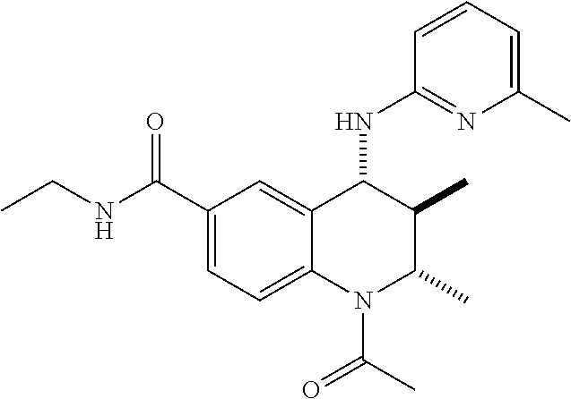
C1(C(NCC)=O)=CC=C2C(=C1)C(NC1=NC(C)=CC=C1)C(C)C(C)N2C(C)=O
